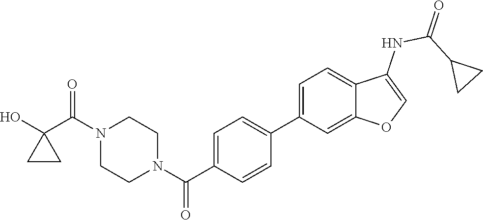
OC1(C(N2CCN(C(=O)C3=CC=C(C4=CC=C5C(=C4)OC=C5NC(C4CC4)=O)C=C3)CC2)=O)CC1
